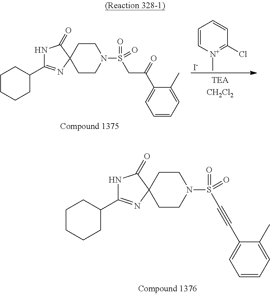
C1=C[N+](C)=C(Cl)C=C1.[I-].C1CC2(CCN1S(CC(=O)C1=CC=CC=C1C)(=O)=O)N=C(C1CCCCC1)NC2=O.C1CC2(CCN1S(C#CC1=CC=CC=C1C)(=O)=O)N=C(C1CCCCC1)NC2=O
